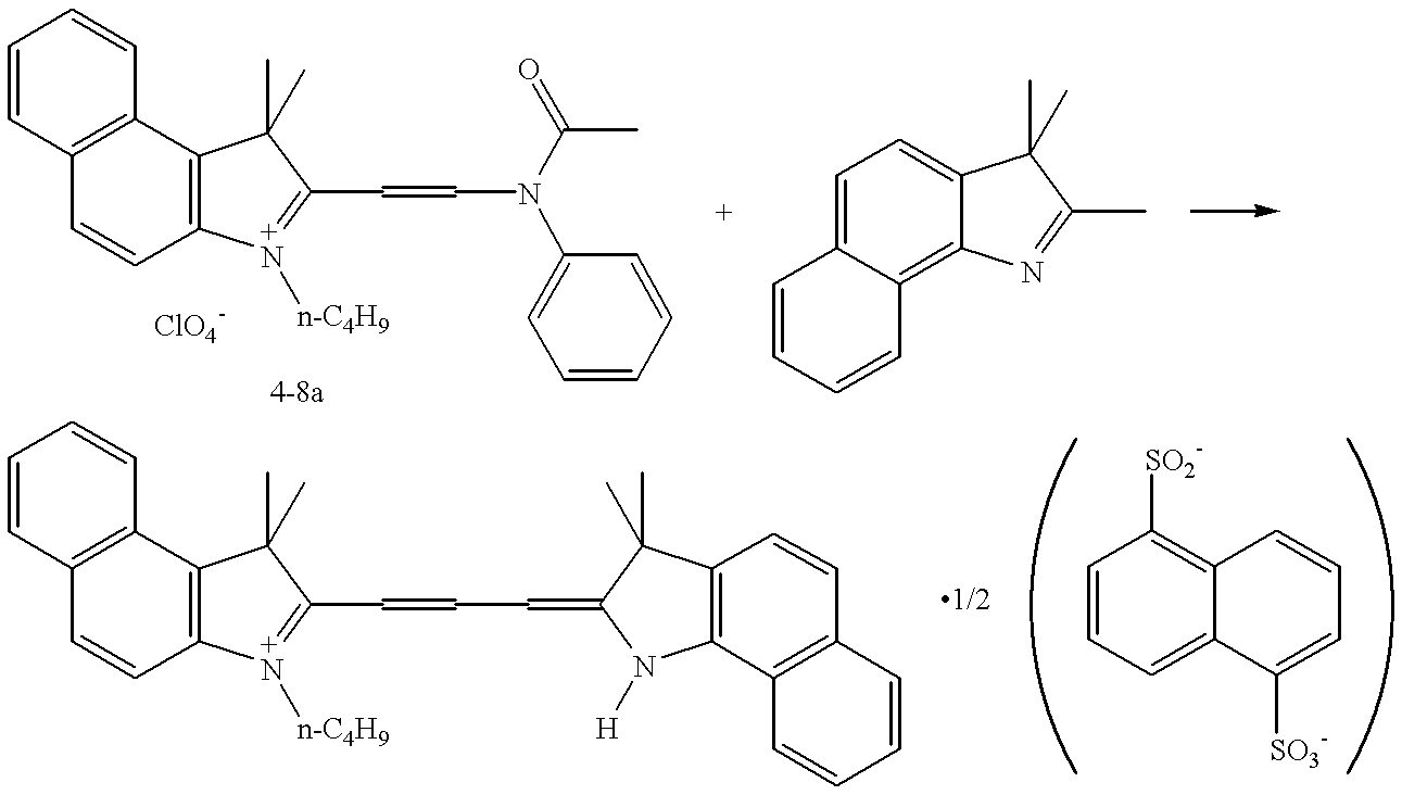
C1(C=CN(C2=CC=CC=C2)C(C)=O)=[N+]([n-C4H9])C2=C(C1(C)C)C1=C(C=C2)C=CC=C1.C1=CC=CC2=C3C(=CC=C12)C(C)(C)C(C)=N3.C1(C=CC=C2N([H])C3=C(C2(C)C)C=CC2=C3C=CC=C2)=[N+]([n-C4H9])C2=C(C1(C)C)C1=C(C=C2)C=CC=C1.C1=CC=C2C(=C1[SO2-])C=CC=C2[SO3-]
